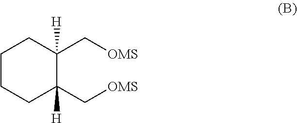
C1CCC(C[OMS])([H])C(C[OMS])([H])C1
